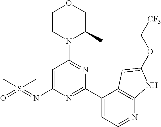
O1CCN(C2=NC(C3=CC=NC4=C3C=C(OC[CF3])N4)=NC(N=S(=O)(C)C)=C2)C(C)C1
